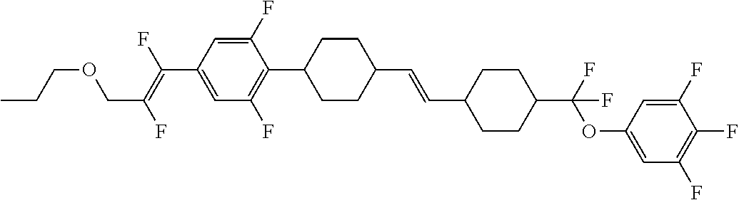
C1=C(F)C(C2CCC(C=CC3CCC(C(OC4=CC(F)=C(F)C(F)=C4)(F)F)CC3)CC2)=C(F)C=C1C(F)=C(F)COCCC
